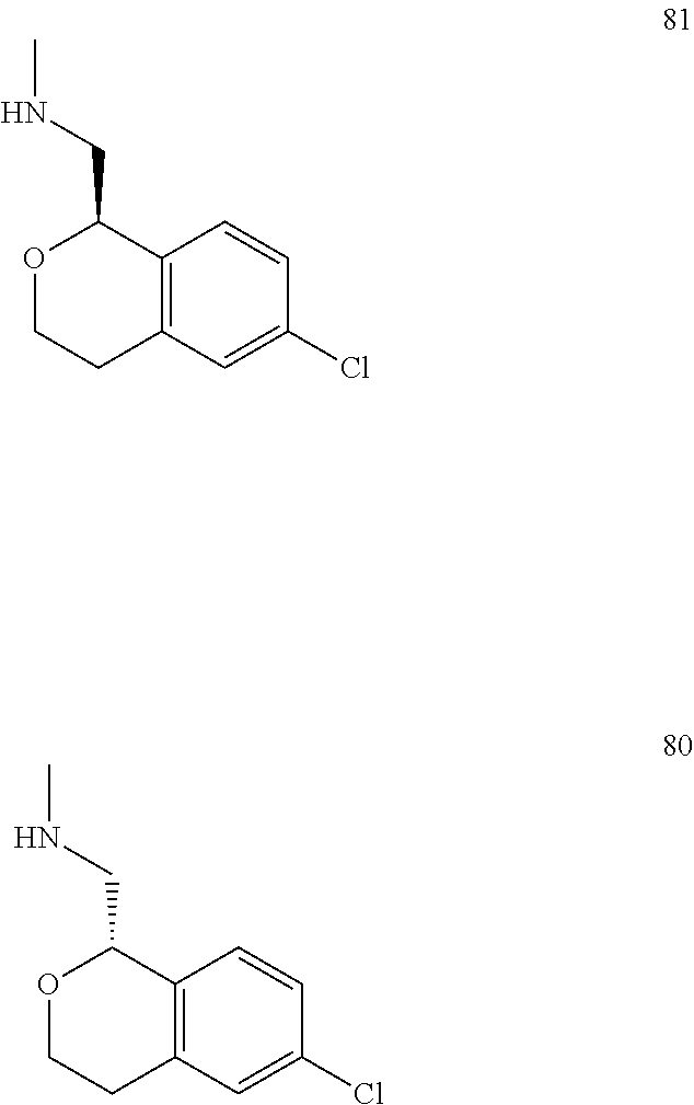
O1CCC2=C(C1CNC)C=CC(Cl)=C2.O1CCC2=C(C1CNC)C=CC(Cl)=C2
